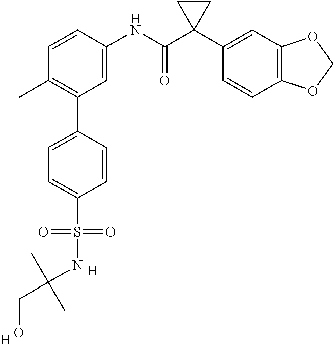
C1=C(NC(C2(C3=CC4=C(C=C3)OCO4)CC2)=O)C=CC(C)=C1C1=CC=C(S(=O)(=O)NC(C)(C)CO)C=C1.[H].[H]
